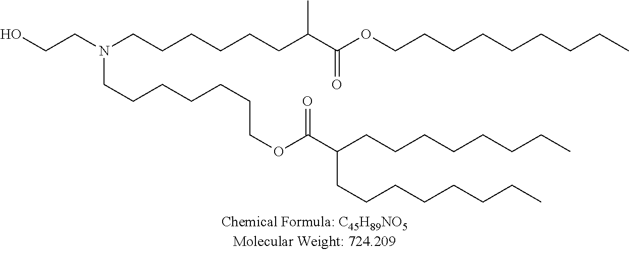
OCCN(CCCCCCC(C(OCCCCCCCCC)=O)C)CCCCCCCOC(=O)C(CCCCCCCC)CCCCCCCC
